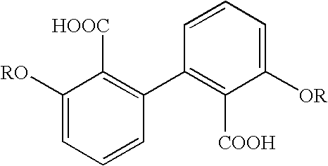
C1([OR])=CC=CC(C2=C([HOOC])C([RO])=CC=C2)=C1[COOH]
